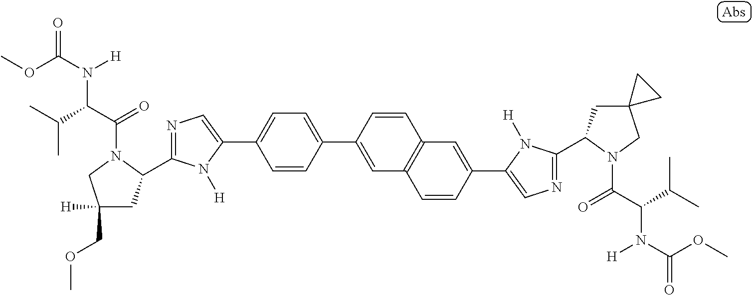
N1=C(C2CC([H])(COC)CN2C(C(C(C)C)N(C(OC)=O)[H])=O)N([H])C(C2=CC=C(C3=CC4=C(C=C(C5=CN=C(C6CC7(CN6C(C(C(C)C)N(C(=O)OC)[H])=O)CC7)N5[H])C=C4)C=C3)C=C2)=C1
